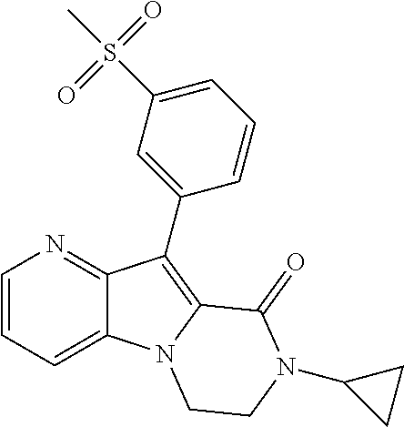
N1=C2C(=CC=C1)N1C(=C2C2=CC(S(C)(=O)=O)=CC=C2)C(=O)N(C2CC2)CC1
